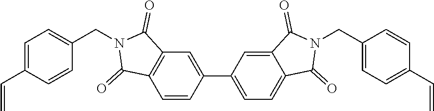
C1=C(C=C)C=CC(CN2C(=O)C3=C(C=CC(C4=CC=C5C(=C4)C(=O)N(CC4=CC=C(C=C)C=C4)C5=O)=C3)C2=O)=C1
